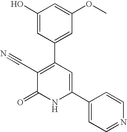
C1(O)=CC(C2=C(C#N)C(=O)NC(C3=CC=NC=C3)=C2)=CC(OC)=C1
